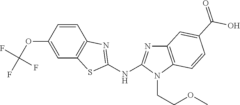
O(C1=CC2=C(C=C1)N=C(NC1=NC3=C(N1CCOC)C=CC(C(O)=O)=C3)S2)C(F)(F)F
